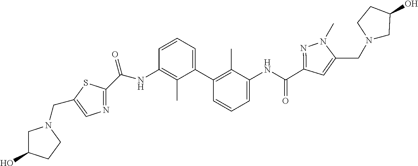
C(NC1=C(C)C(C2=C(C)C(NC(=O)C3=NN(C)C(CN4CC(O)CC4)=C3)=CC=C2)=CC=C1)(=O)C1=NC=C(CN2CC(O)CC2)S1
